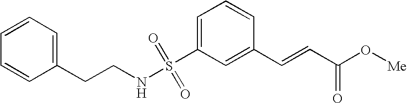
C1=C(S(NCCC2=CC=CC=C2)(=O)=O)C=C(C=CC(O[Me])=O)C=C1
